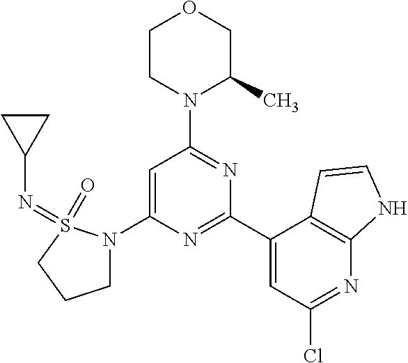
N1(C2=CC(N3C(C)COCC3)=NC(C3=CC(Cl)=NC4=C3C=CN4)=N2)CCCS1(=O)=NC1CC1
